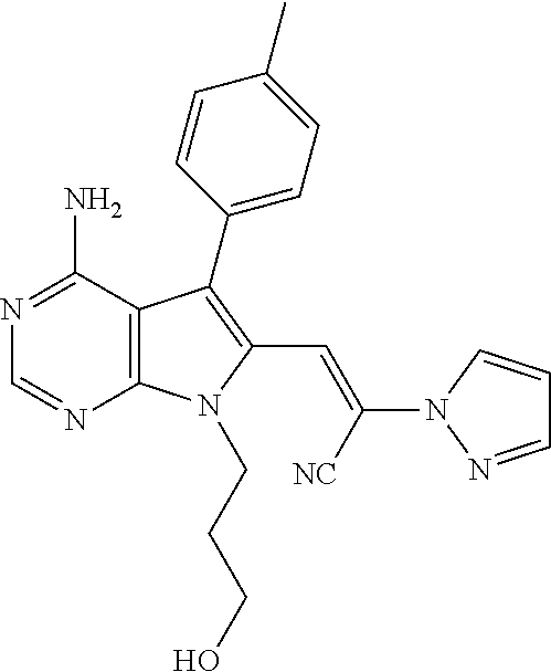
N1=C(N)C2=C(N=C1)N(CCCO)C(C=C(N1N=CC=C1)[NC])=C2C1=CC=C(C)C=C1
